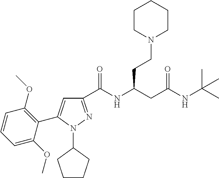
C1(C(NC(CC(NC(C)(C)C)=O)CCN2CCCCC2)=O)=NN(C2CCCC2)C(C2=C(OC)C=CC=C2OC)=C1
